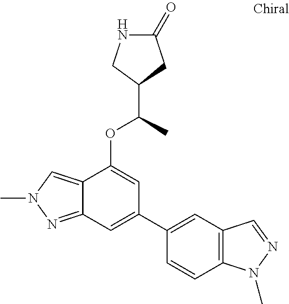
N1C(=O)CC(C(C)OC2=CC(C3=CC4=C(C=C3)N(C)N=C4)=CC3=NN(C)C=C23)C1
